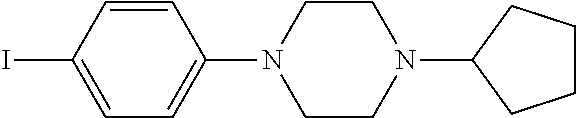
C1CN(C2=CC=C(I)C=C2)CCN1C1CCCC1
